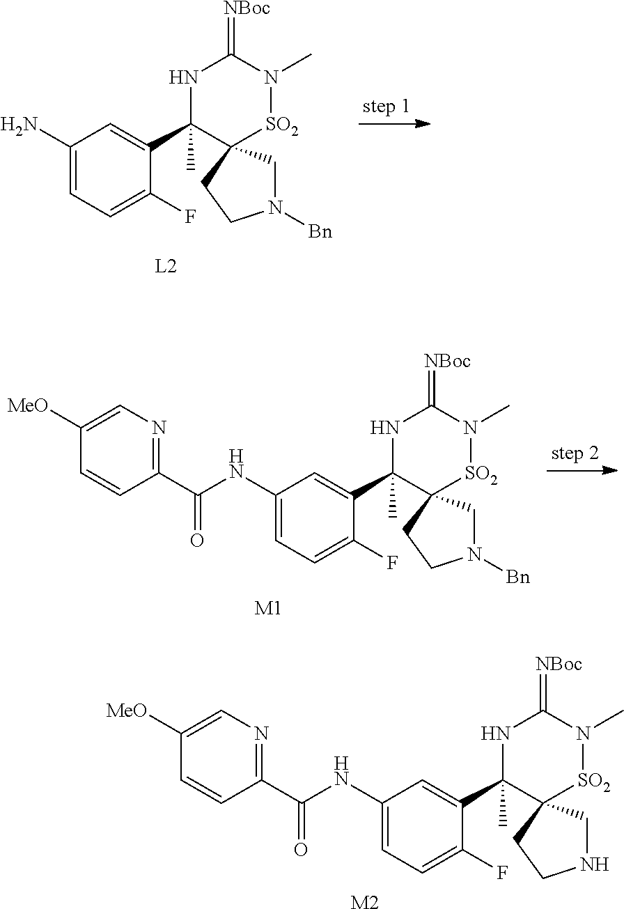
C1(NC(C2=NC=C([MeO])C=C2)=O)=CC=C(F)C(C2(C)NC(=[NBoc])N(C)[SO2]C23CNCC3)=C1.[M2].C1(N)=CC=C(F)C(C2(C)NC(=[NBoc])N(C)[SO2]C23CN([Bn])CC3)=C1.[L2].C1(NC(C2=NC=C([MeO])C=C2)=O)=CC=C(F)C(C2(C)NC(=[NBoc])N(C)[SO2]C23CN([Bn])CC3)=C1.[M1]
